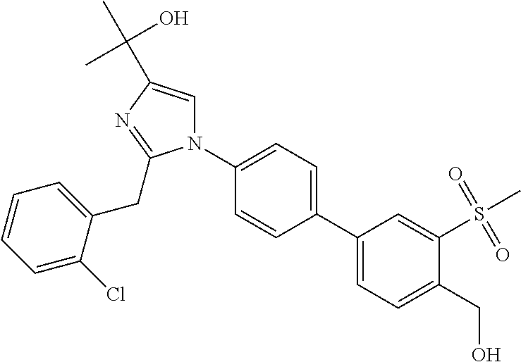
N1(C2=CC=C(C3=CC=C(CO)C(S(=O)(=O)C)=C3)C=C2)C=C(C(C)(O)C)N=C1CC1=CC=CC=C1Cl
